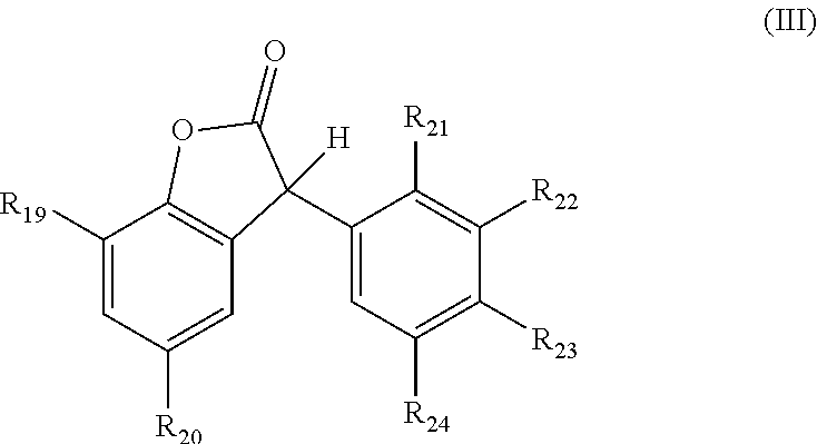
C1([R19])=CC([R20])=CC2=C1OC(=O)C2([H])C1=CC([R24])=C([R23])C([R22])=C1[R21]
